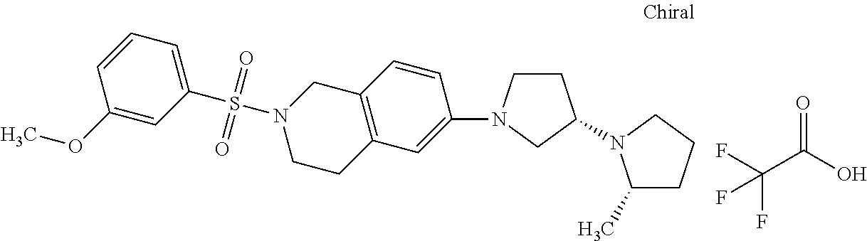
C1(S(N2CCC3=C(C2)C=CC(N2CCC(N4C(C)CCC4)C2)=C3)(=O)=O)=CC=CC(OC)=C1.O=C(C(F)(F)F)O
